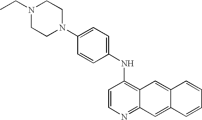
N1(CC)CCN(C2=CC=C(NC3=C4C(=NC=C3)C=C3C(=C4)C=CC=C3)C=C2)CC1
